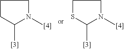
C1(C)N(C)CCC1.C1(C)N(C)CCS1
